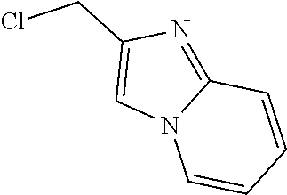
C1=CN2C(=NC(CCl)=C2)C=C1
